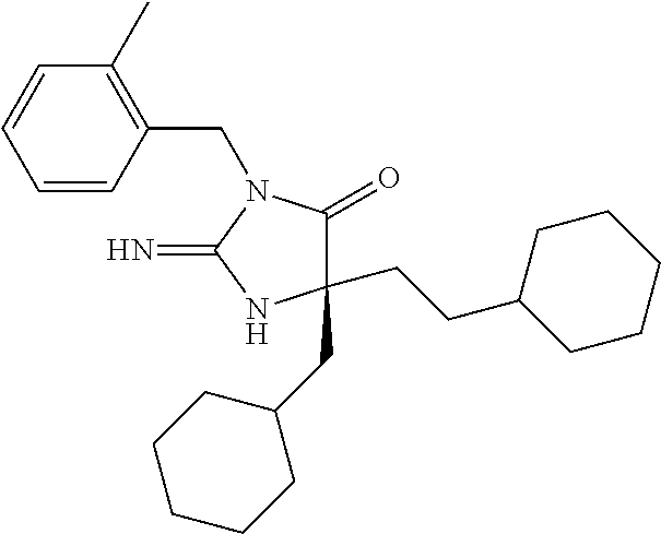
C1(CC2CCCCC2)(CCC2CCCCC2)C(=O)N(CC2=C(C)C=CC=C2)C(=N)N1
